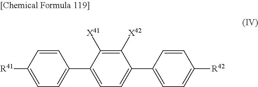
C1([R41])=CC=C(C2=CC=C(C3=CC=C([R42])C=C3)C([X42])=C2[X41])C=C1
